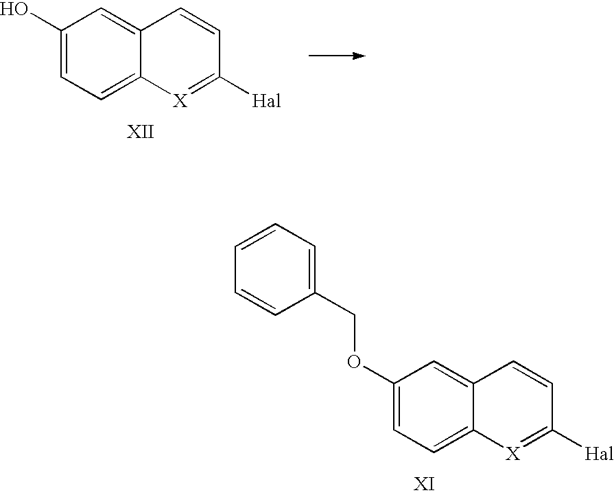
C1(O)=CC=C2C(=C1)C=CC([Hal])=[X]2.C1=CC=CC(COC2=CC=C3C(=C2)C=CC([Hal])=[X]3)=C1
